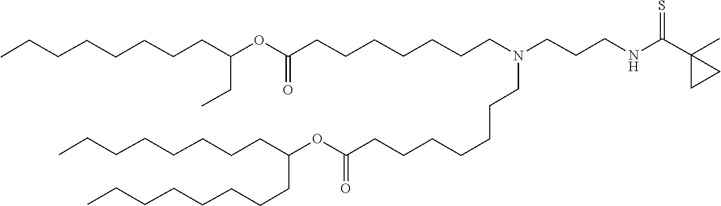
C(CCCCC(CCCCCCCC)OC(=O)CCCCCCCN(CCCNC(C1(C)CC1)=S)CCCCCCCC(OC(CC)CCCCCCCC)=O)CCC
